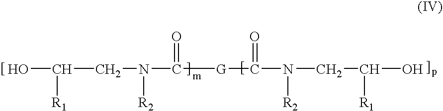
C(O)([R1])CN([R2])C(=O)[G]C(=O)N([R2])CC([R1])O
